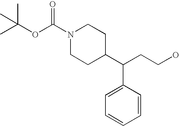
C(CCO)(C1CCN(C(=O)OC(C)(C)C)CC1)C1=CC=CC=C1
